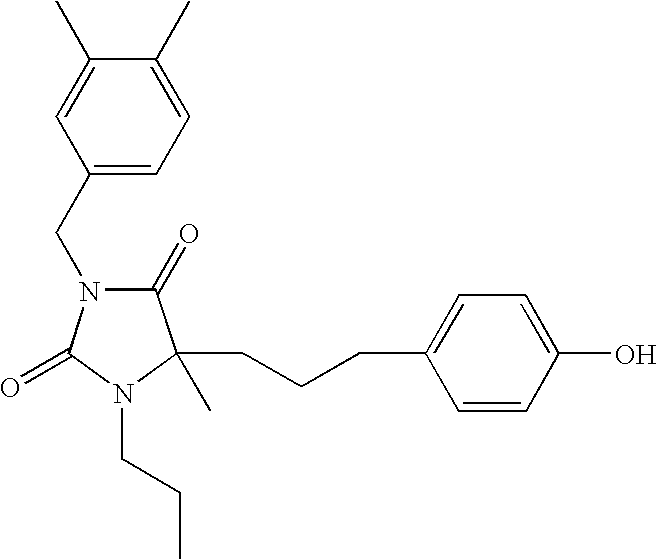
C(CCC1=CC=C(O)C=C1)C1(C)C(=O)N(CC2=CC=C(C)C(C)=C2)C(=O)N1CCC
